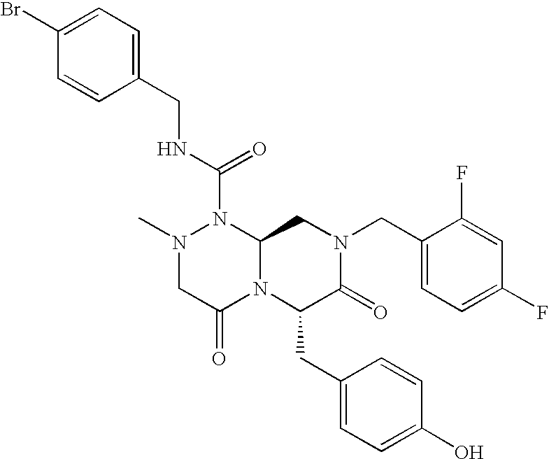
N(C(=O)N1N(C)CC(=O)N2C1CN(CC1=CC=C(F)C=C1F)C(=O)C2CC1=CC=C(O)C=C1)CC1=CC=C(Br)C=C1
